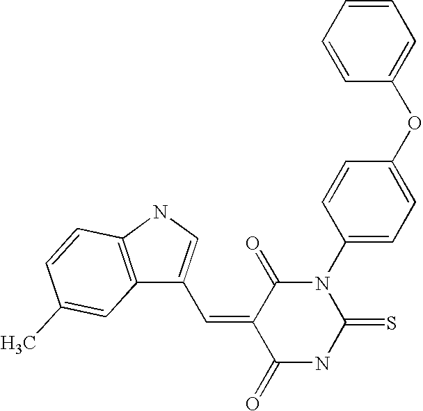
N1C(=S)N(C2=CC=C(OC3=CC=CC=C3)C=C2)C(=O)C(=CC2=CNC3=C2C=C(C)C=C3)C1=O
